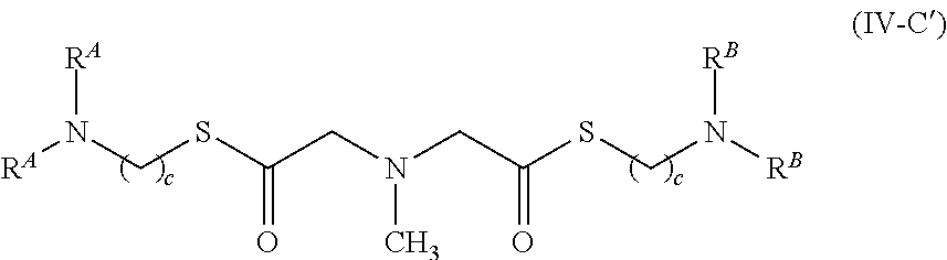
[RA]N(CSC(CN(CC(SCN([RB])[RB])=O)C)=O)[RA]
